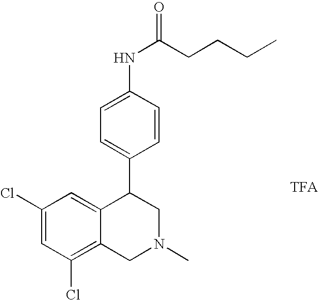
C1(Cl)=C2C(=CC(Cl)=C1)C(C1=CC=C(NC(CCCC)=O)C=C1)CN(C)C2
